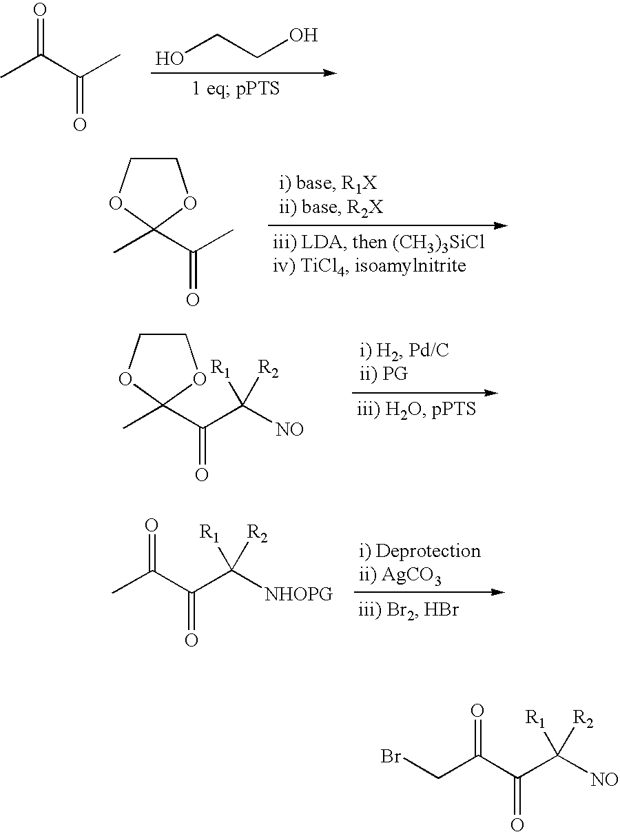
CC(C(C)=O)=O.OCCO.CC1(C(C)=O)OCCO1.CC1(C(C([NO])([R1])[R2])=O)OCCO1.CC(C(C([NHOPG])([R1])[R2])=O)=O.C(C(C(C([NO])([R1])[R2])=O)=O)Br
